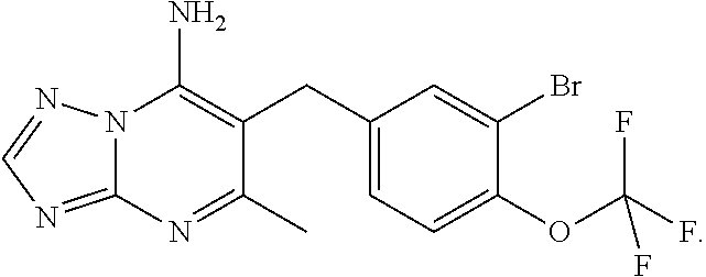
C1(CC2=C(N)N3C(=NC=N3)N=C2C)=CC=C(OC(F)(F)F)C(Br)=C1
